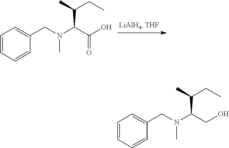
C1=CC=CC(CN(C(C(O)=O)C(C)CC)C)=C1.C1=CC=CC(CN(C(CO)C(C)CC)C)=C1
